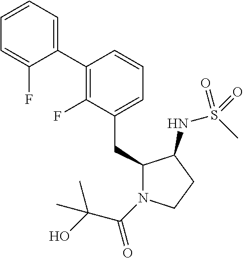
C1(CC2=CC=CC(C3=CC=CC=C3F)=C2F)N(C(C(O)(C)C)=O)CCC1NS(C)(=O)=O
